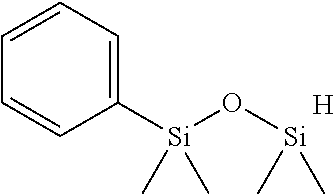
C1=CC=C([Si](O[Si](C)C)(C)C)C=C1.[H]
